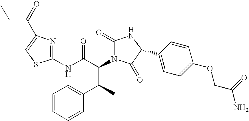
C1(NC(C(N2C(=O)NC(C3=CC=C(OCC(N)=O)C=C3)C2=O)C(C2=CC=CC=C2)C)=O)=NC(C(=O)CC)=CS1
